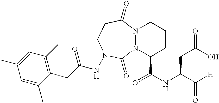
N12N(C(C(NC(C([H])=O)CC(=O)O)=O)CCC1)C(=O)N(NC(CC1=C(C)C=C(C)C=C1C)=O)CCC2=O
